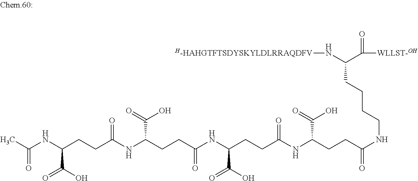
C(NC(CCC(NC(CCC(NC(CCC(NCCCCC(N[H-HAHGTFTSDYSKYLDLRRAQDFV])C(=O)[WLLST-OH])=O)C(=O)O)=O)C(O)=O)=O)C(=O)O)(CCC(NC(C)=O)C(O)=O)=O
